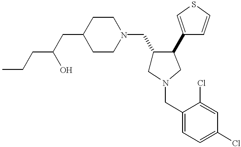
C1(CN2CCC(CC(CCC)O)CC2)CN(CC2=CC=C(Cl)C=C2Cl)CC1C1=CSC=C1
